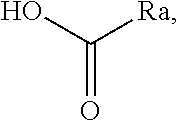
OC([Ra])=O
